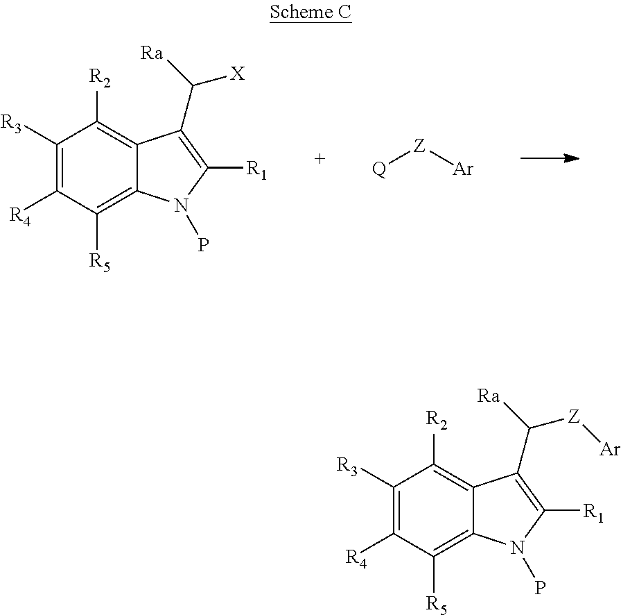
C1([R3])=C([R4])C([R5])=C2C(=C1[R2])C(C([Ra])[X])=C([R1])N2P.[Q][Z][Ar].C1([R3])=C([R4])C([R5])=C2C(=C1[R2])C(C([Ra])[Z][Ar])=C([R1])N2P
